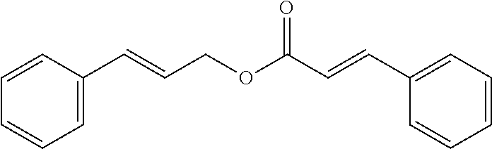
C1=CC=CC=C1C=CCOC(C=CC1=CC=CC=C1)=O
